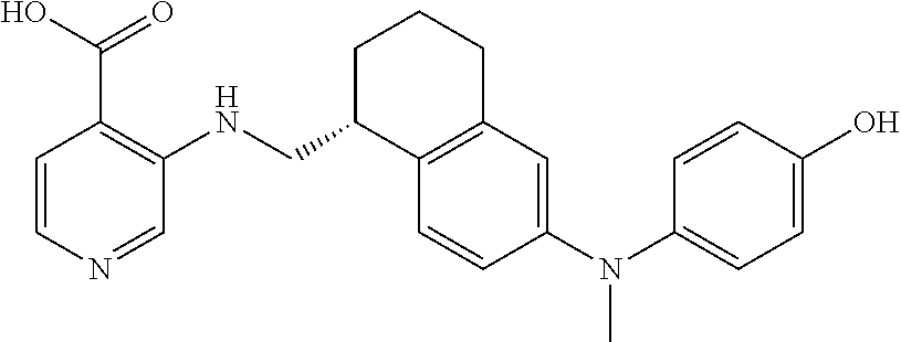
C1=CN=CC(NCC2C3=C(CCC2)C=C(N(C2=CC=C(O)C=C2)C)C=C3)=C1C(O)=O
